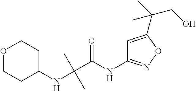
O1CCC(NC(C(NC2=NOC(C(C)(CO)C)=C2)=O)(C)C)CC1
